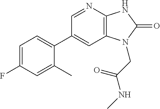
C1(C2=CC=C(F)C=C2C)=CC2=C(N=C1)NC(=O)N2CC(NC)=O
